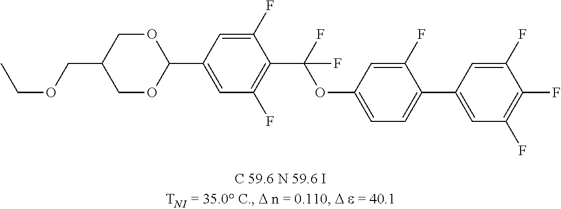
O1CC(COCC)COC1C1=CC(F)=C(C(OC2=CC=C(C3=CC(F)=C(F)C(F)=C3)C(F)=C2)(F)F)C(F)=C1
